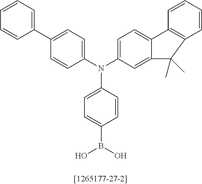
C1=CC=C(C2=CC=C(N(C3=CC=C4C(=C3)C(C)(C)C3=C4C=CC=C3)C3=CC=C(B(O)O)C=C3)C=C2)C=C1
